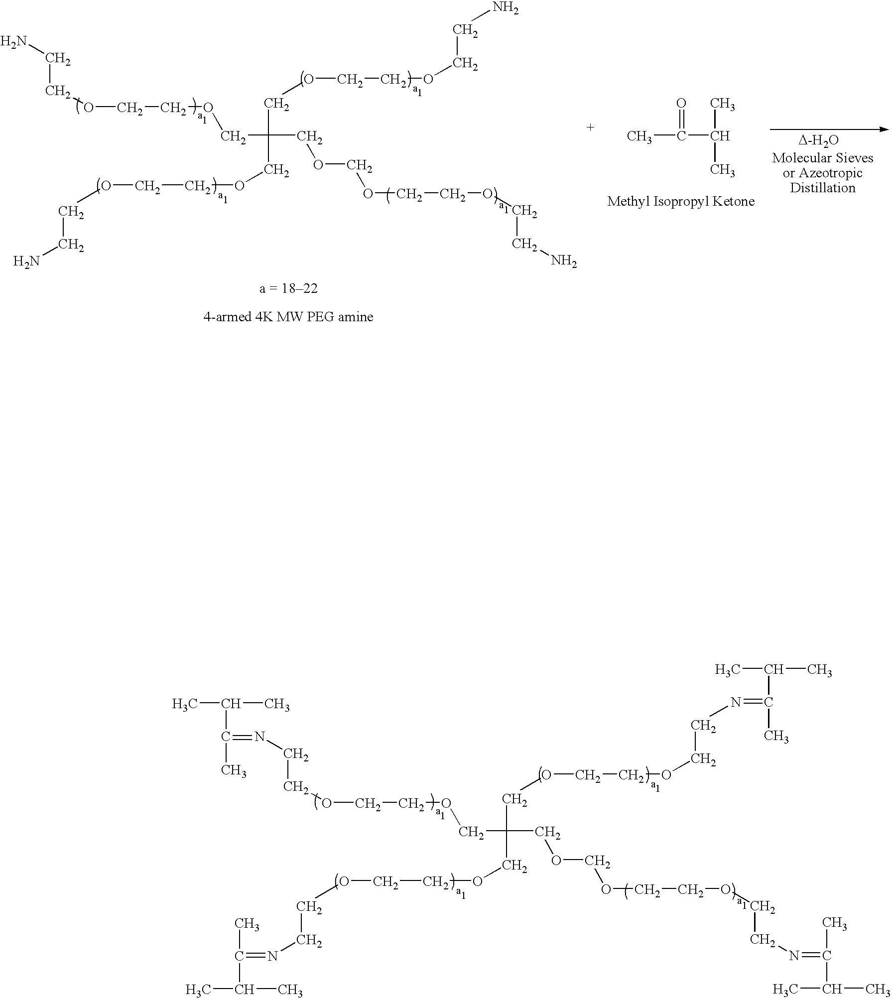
CC(C(=NCCOCCOCC(COCCOCCN=C(C(C)C)C)(COCOCCOCCN=C(C)C(C)C)COCCOCCN=C(C)C(C)C)C)C.NCCOCCOCC(COCCOCCN)(COCOCCOCCN)COCCOCCN.CC(=O)C(C)C.[D-H2O]
